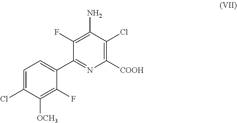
C1=C(Cl)C([OCH3])=C(F)C(C2=NC([COOH])=C(Cl)C(N)=C2F)=C1
